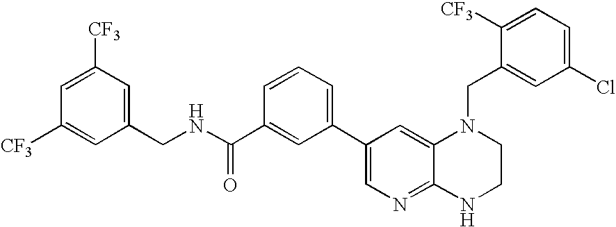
C1(C2=CN=C3C(=C2)N(CC2=CC(Cl)=CC=C2[CF3])CCN3)=CC=CC(C(NCC2=CC([CF3])=CC([CF3])=C2)=O)=C1
